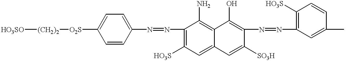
C1=CC([O2S][(CH2)2][HO3SO])=CC=C1N=NC1=C([HO3S])C=C2C(=C1N)C(O)=C(N=NC1=C([HO3S])C=CC(C)=C1)C([SO3H])=C2
